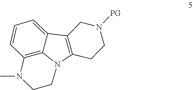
C1=C2C3=C(N4C2=C(C=C1)N(C)CC4)CCN([PG])C3
